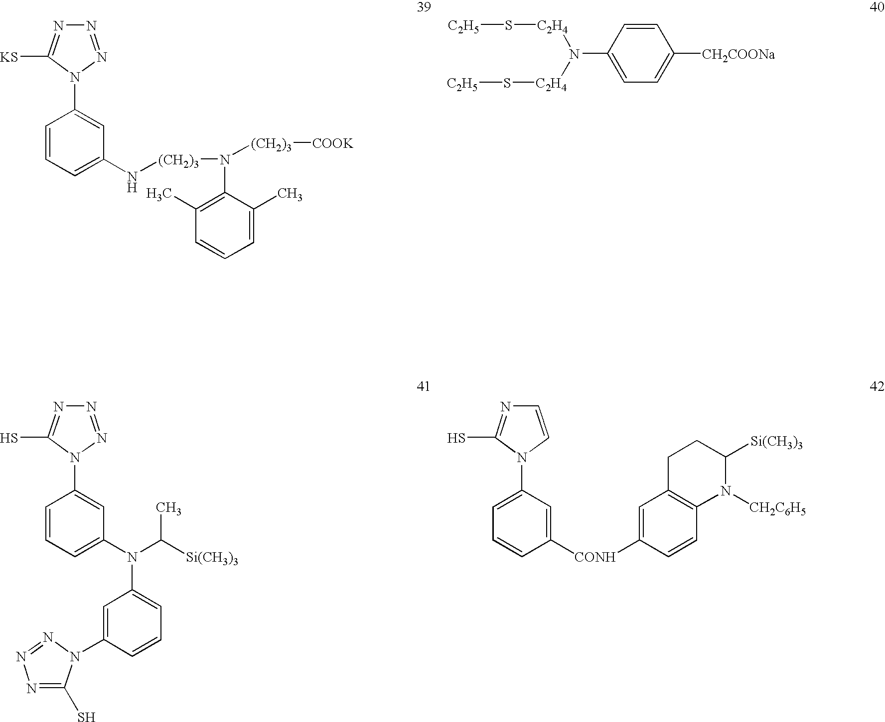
N1=NN(C2=CC(N[(CH2)3]N(C3=C(C)C=CC=C3C)[(CH2)3][COOK])=CC=C2)C([KS])=N1.[C2H5]S[C2H4]N([C2H4]S[C2H5])C1=CC=C([CH2COONa])C=C1.C1=CC=C(N(C([Si(CH3)3])C)C2=CC=CC(N3C(S)=NN=N3)=C2)C=C1N1N=NN=C1S.C1=CN(C2=CC=CC([CONH]C3=CC4=C(C=C3)N([CH2C6H5])C([Si(CH3)3])CC4)=C2)C(S)=N1
